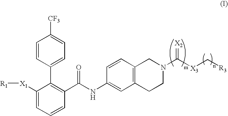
C1=CC(C2=C(C(NC3=CC4=C(C=C3)CN(C(=[X2])[X3]C[R3])CC4)=O)C=CC=C2[X1][R1])=CC=C1[CF3]
